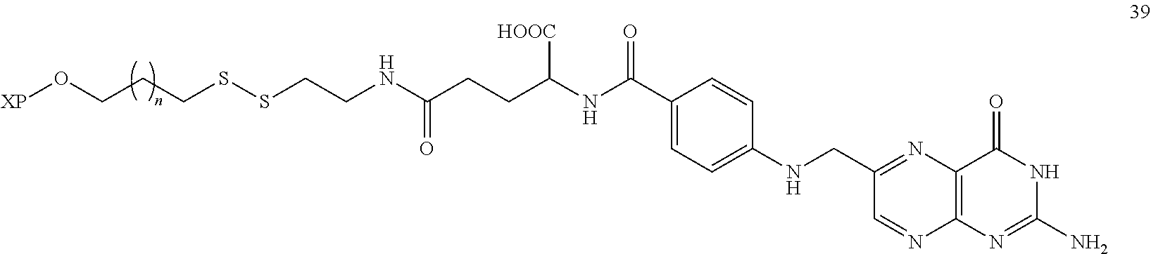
N(C(C1=CC=C(NCC2=NC3=C(N=C2)N=C(N)NC3=O)C=C1)=O)C(CCC(NCCSSCCCO[XP])=O)[HOOC]
